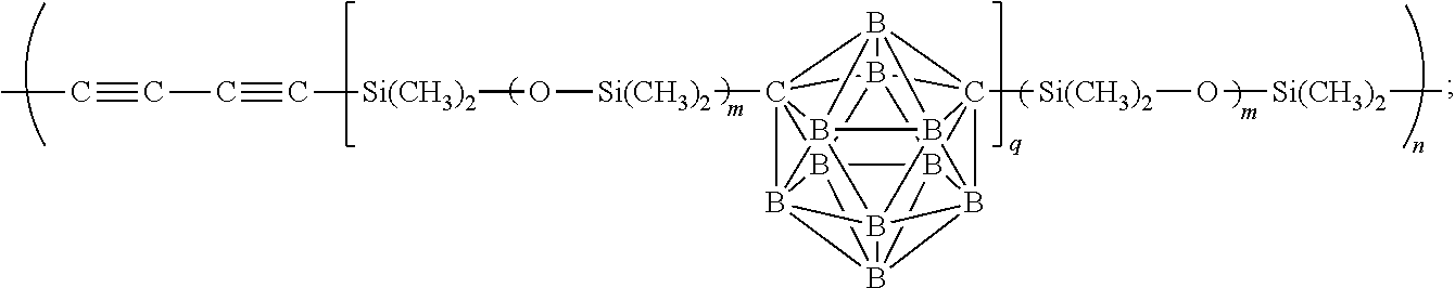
B1234B567B89%10B15%11B215B2%12%13C31%14([Si(CH3)2]O[Si(CH3)2]C)B461C783([Si(CH3)2]O[Si(CH3)2]C#CC#CC)B92(B%12%1413)B%10%115%13
